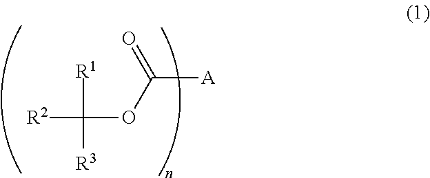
[R2]C([R1])([R3])OC(=O)[A]
